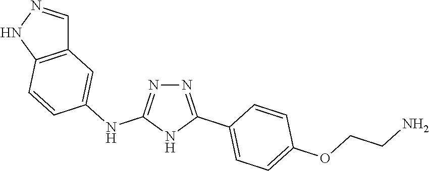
N1=C(C2=CC=C(OCCN)C=C2)NC(NC2=CC3=C(NN=C3)C=C2)=N1
